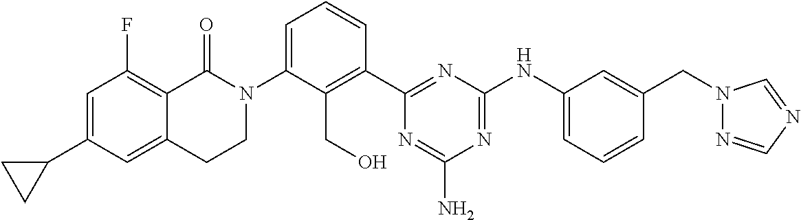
N1(C2=CC=CC(C3=NC(NC4=CC=CC(CN5N=CN=C5)=C4)=NC(N)=N3)=C2CO)C(=O)C2=C(F)C=C(C3CC3)C=C2CC1
